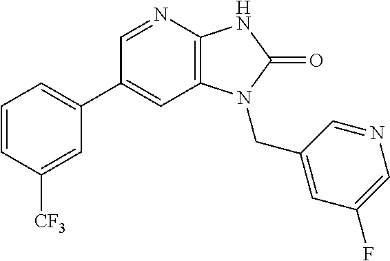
C1(C2=CC=CC([CF3])=C2)=CC2=C(N=C1)NC(=O)N2CC1=CC(F)=CN=C1
